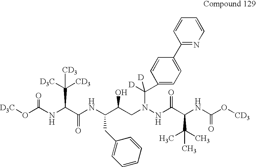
[D3C]OC(NC(C(NC(C(CN(NC(C(NC(O[CD3])=O)C(C)(C)C)=O)C(C1=CC=C(C2=NC=CC=C2)C=C1)([D])[D])O)CC1=CC=CC=C1)=O)C([D3C])([CD3])[CD3])=O
